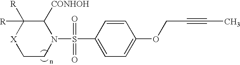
C1CN(S(C2=CC=C(OCC#CC)C=C2)(=O)=O)C([CONHOH])C([R])([R])[X]1
